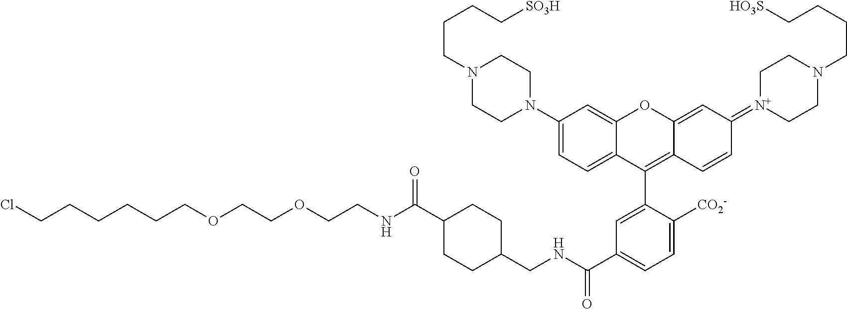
ClCCCCCCOCCOCCNC(C1CCC(CNC(C2=CC=C([CO2-])C(C3=C4C(=CC(=[N+]5CCN(CCCC[HO3S])CC5)C=C4)OC4=CC(N5CCN(CCCC[SO3H])CC5)=CC=C34)=C2)=O)CC1)=O
